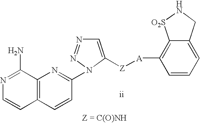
N1=C(N)C2=C(C=C1)C=CC(N1N=NC=C1[Z][A]C1=C3C(=CC=C1)CN[O2S]3)=N2
